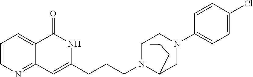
C1=CN=C2C(=C1)C(=O)NC(CCCN1C3CN(C4=CC=C(Cl)C=C4)CC1CC3)=C2
